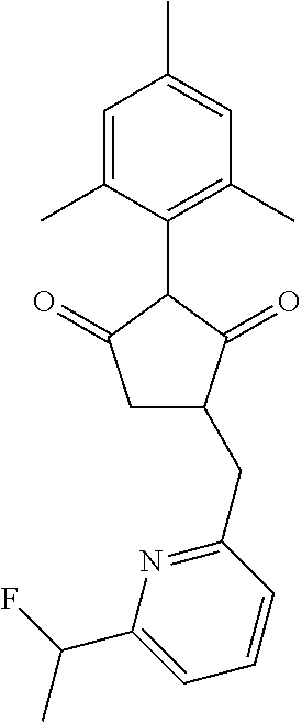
C1=C(C)C(C2C(=O)CC(CC3=NC(C(F)C)=CC=C3)C2=O)=C(C)C=C1C
